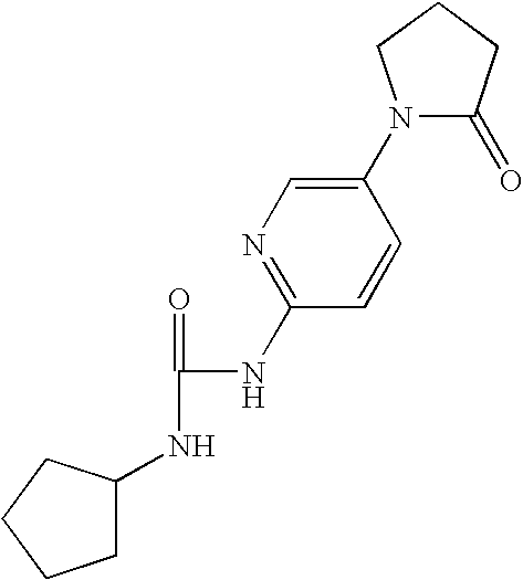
N1(C2=CN=C(NC(=O)NC3CCCC3)C=C2)C(=O)CCC1
